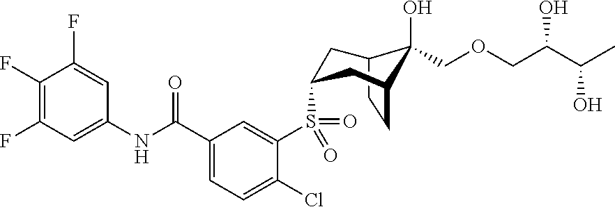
C1(F)=C(F)C=C(NC(C2=CC=C(Cl)C(S(=O)(C3CC4CCC(C3)C4(COCC(C(C)O)O)O)=O)=C2)=O)C=C1F
